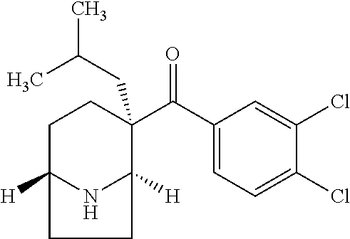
C1(C(C2=CC=C(Cl)C(Cl)=C2)=O)(CC(C)C)CCC2([H])NC1([H])CC2
